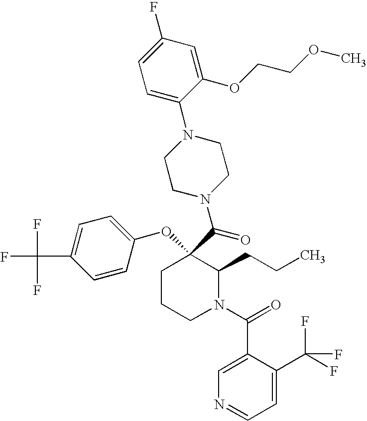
C1=C(C(=O)N2C(CCC)C(OC3=CC=C(C(F)(F)F)C=C3)(C(N3CCN(C4=CC=C(F)C=C4OCCOC)CC3)=O)CCC2)C(C(F)(F)F)=CC=N1
